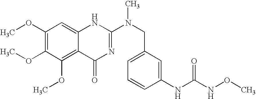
C1(OC)=C(OC)C(OC)=C2C(=C1)NC(N(CC1=CC=CC(NC(NOC)=O)=C1)C)=NC2=O
